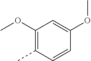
C1(OC)=C(C)C=CC(OC)=C1
